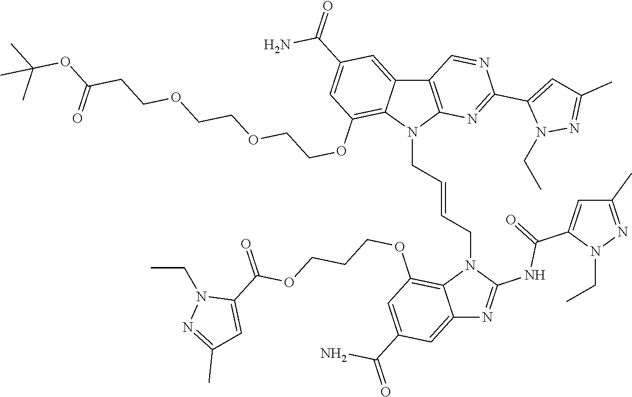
C12=CC(C(=O)N)=CC(OCCCOC(C3=CC(C)=NN3CC)=O)=C1N(CC=CCN1C3=C(C4=CC(C(=O)N)=CC(OCCOCCOCCC(OC(C)(C)C)=O)=C14)C=NC(C1=CC(C)=NN1CC)=N3)C(NC(C1=CC(C)=NN1CC)=O)=N2
